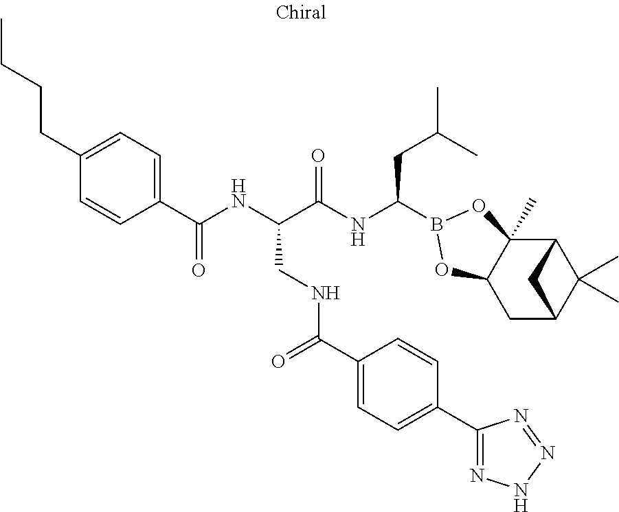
C1(C(NC(C(NC(CC(C)C)B2OC3(C)C4C(C)(C)C(CC3O2)C4)=O)CNC(C2=CC=C(C3=NNN=N3)C=C2)=O)=O)=CC=C(CCCC)C=C1
